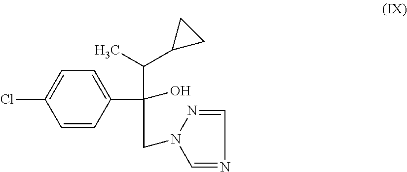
C1(C(CN2N=CN=C2)(C(C)C2CC2)O)=CC=C(Cl)C=C1
